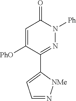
C1=C([PhO])C(C2=CC=N[NMe]2)=NN([Ph])C1=O
